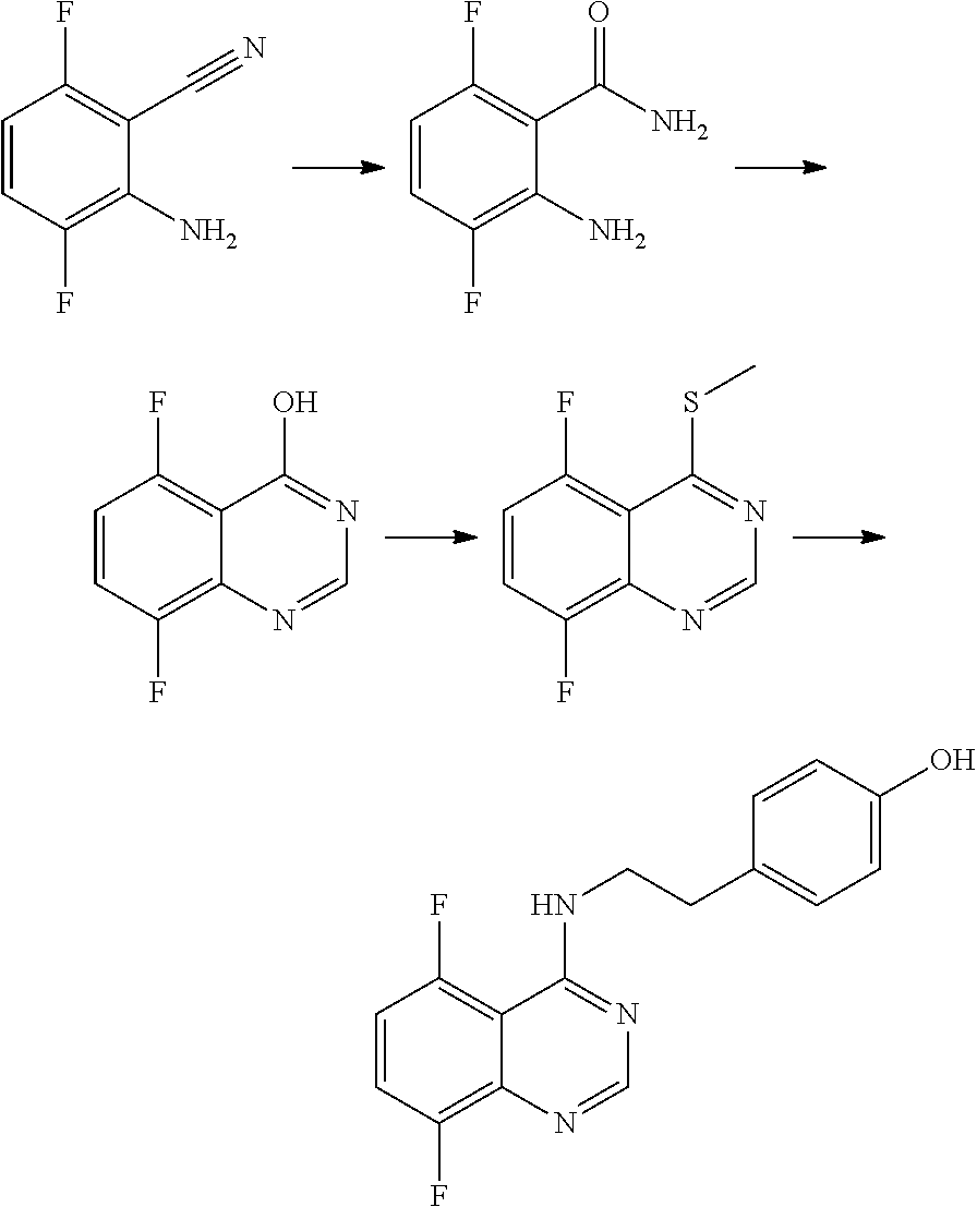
C1=CC(F)=C(N)C(C#N)=C1F.C1=CC(F)=C(N)C(C(N)=O)=C1F.C1=CC(F)=C2C(=C1F)C(O)=NC=N2.C1=CC(F)=C2C(=C1F)C(SC)=NC=N2.C1=CC(F)=C2C(=C1F)C(NCCC1=CC=C(O)C=C1)=NC=N2
